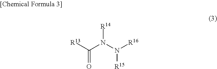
[R13]C(N(N([R16])[R15])[R14])=O
